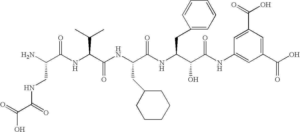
NC(C(NC(C(NC(C(NC(C(C(NC1=CC(C(O)=O)=CC(C(O)=O)=C1)=O)O)CC1=CC=CC=C1)=O)CC1CCCCC1)=O)C(C)C)=O)CNC(C(O)=O)=O
